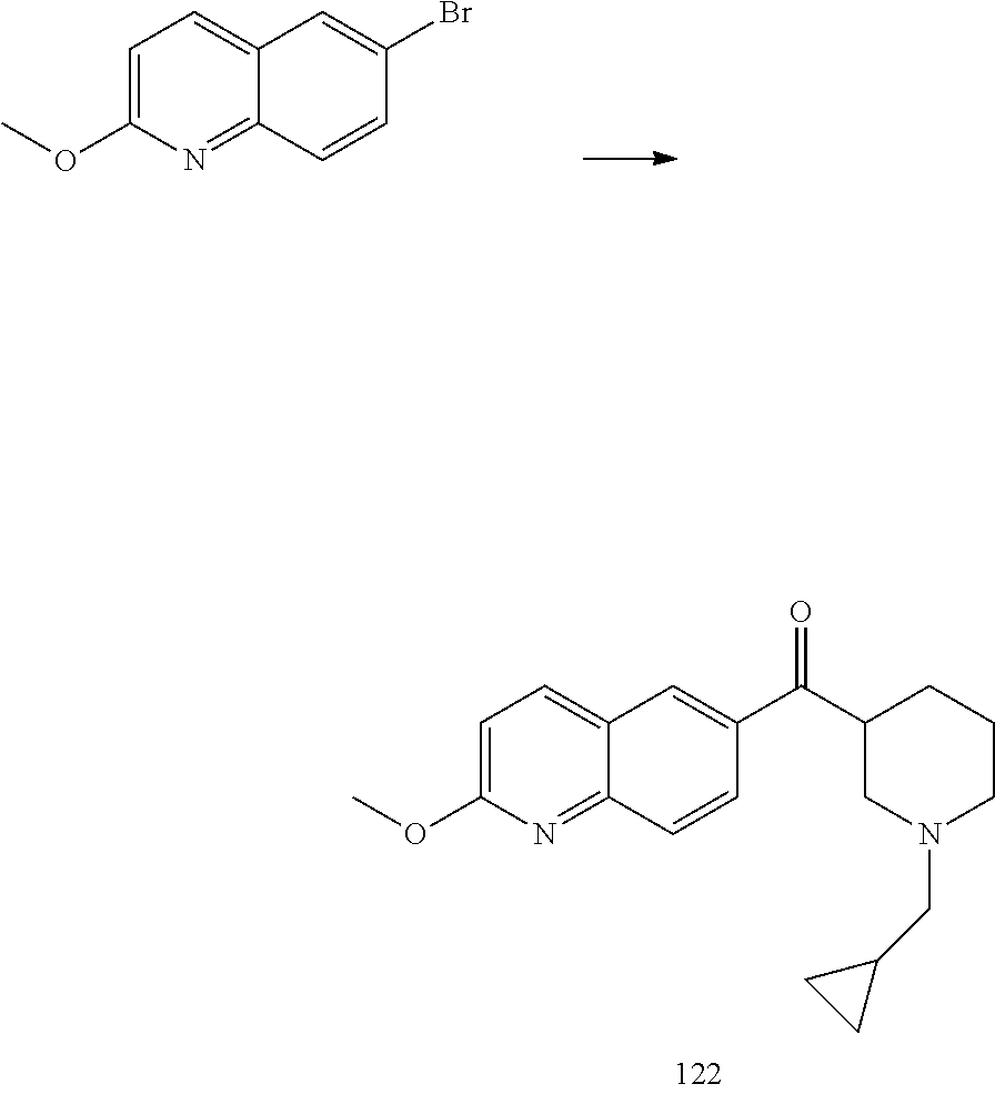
C1=CC2=NC(OC)=CC=C2C=C1C(C1CN(CC2CC2)CCC1)=O.C1=C(OC)N=C2C(=C1)C=C(Br)C=C2
